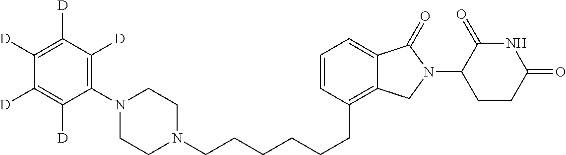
C(CCCCC1=C2C(=CC=C1)C(=O)N(C1C(=O)NC(=O)CC1)C2)CN1CCN(C2=C([D])C([D])=C([D])C([D])=C2[D])CC1
